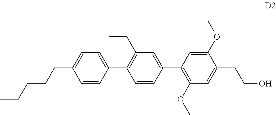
C1=CC(CCCCC)=CC=C1C1=C(CC)C=C(C2=C(OC)C=C(CCO)C(OC)=C2)C=C1
